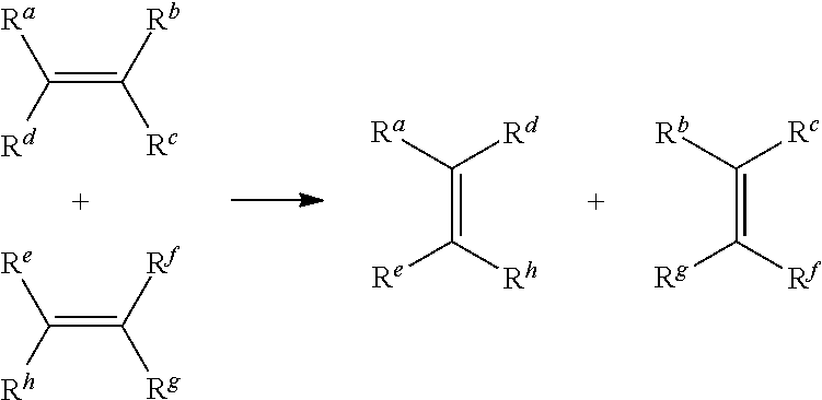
C(=C([Rb])[Rc])([Rd])[Ra].C(=C([Rf])[Rg])([Rh])[Re].[Ra]C([Rd])=C([Rh])[Re].[Rb]C([Rc])=C([Rf])[Rg]
